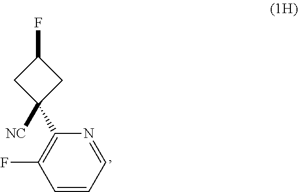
C1=NC(C2([NC])CC(F)C2)=C(F)C=C1
